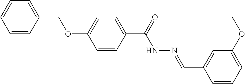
C1=CC(COC2=CC=C(C(=O)NN=CC3=CC(OC)=CC=C3)C=C2)=CC=C1
